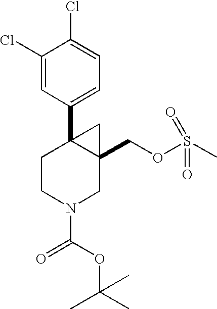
C1(Cl)=CC(C23CCN(C(=O)OC(C)(C)C)CC2(COS(C)(=O)=O)C3)=CC=C1Cl
